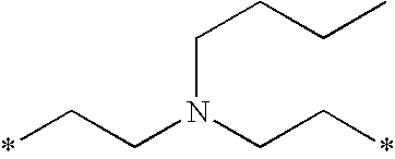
*CCN(CC*)CCCC
